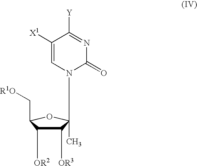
C1([X1])=CN(C2(C)C([OR3])C([OR2])C(C[R1O])O2)C(=O)N=C1[Y]
